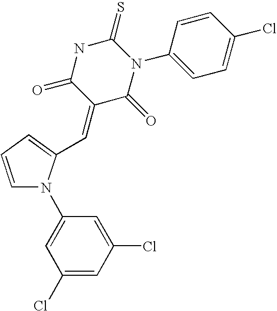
C1=CC=C(C=C2C(=O)N(C3=CC=C(Cl)C=C3)C(=S)NC2=O)N1C1=CC(Cl)=CC(Cl)=C1
